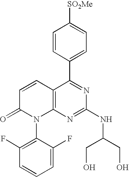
C1=CC(C2=NC(NC(CO)CO)=NC3=C2C=CC(=O)N3C2=C(F)C=CC=C2F)=CC=C1[SO2Me]
